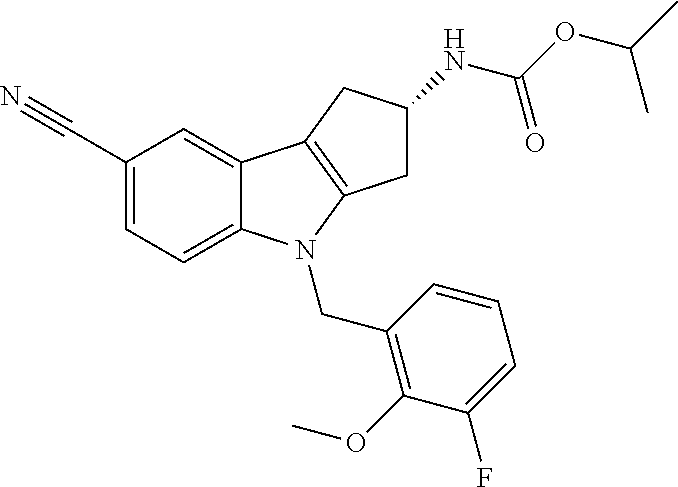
C1(C#N)=CC=C2C(=C1)C1=C(N2CC2=C(OC)C(F)=CC=C2)CC(NC(OC(C)C)=O)C1
